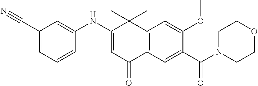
C12=C(C(=O)C3=C(C1(C)C)C=C(OC)C(C(=O)N1CCOCC1)=C3)C1=CC=C(C#N)C=C1N2
